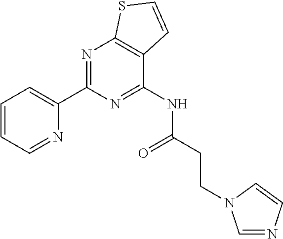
N1=C(C2=CC=CC=N2)N=C(NC(CCN2C=NC=C2)=O)C2=C1SC=C2
